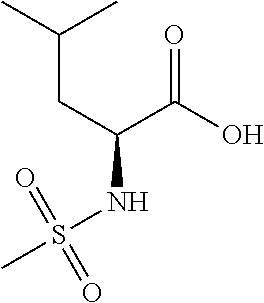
O=C(O)C(CC(C)C)NS(=O)(C)=O
